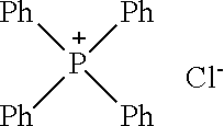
[Ph][P+]([Ph])([Ph])[Ph].[Cl-]
